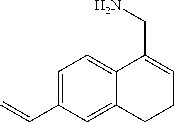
C1=C(C=C)C=C2C(=C1)C(CN)=CCC2
